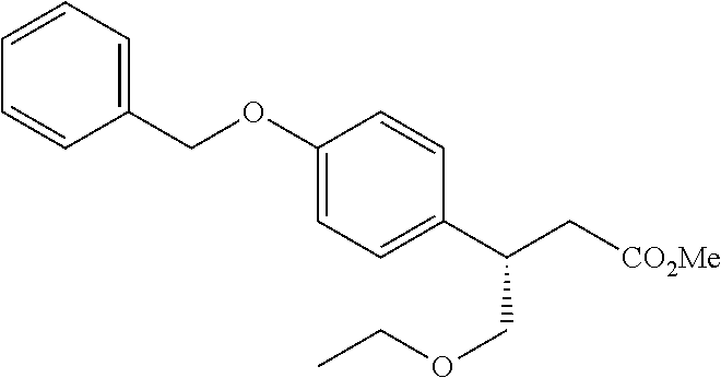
C1=CC=C(COC2=CC=C(C(C[CO2Me])COCC)C=C2)C=C1
